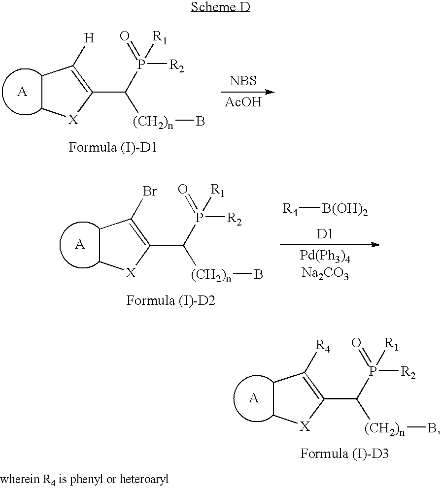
C1C[X]C(C(P(=O)([R2])[R1])[(CH2)n]B)=C1[H].[NBS].[AcOH].C1C[X]C(C(P(=O)([R2])[R1])[(CH2)n]B)=C1Br.[D1].[Pd(Ph3)4Na2CO3].[R4][B(OH)2].C1C[X]C(C(P(=O)([R2])[R1])[(CH2)n]B)=C1[R4]
